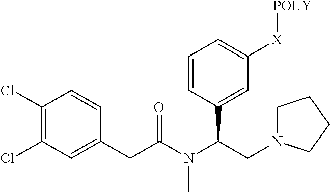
C1(Cl)=C(Cl)C=C(CC(N(C(CN2CCCC2)C2=CC([X][POLY])=CC=C2)C)=O)C=C1
